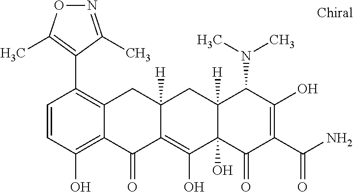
C12([H])C(O)(C(=O)C(C(N)=O)=C(O)C1N(C)C)C(O)=C1C([H])(C2)CC2=C(C3=C(C)ON=C3C)C=CC(O)=C2C1=O
